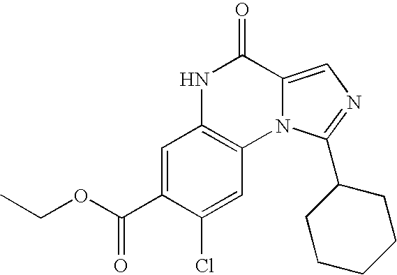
C1=C(C(OCC)=O)C(Cl)=CC2=C1NC(=O)C1=CN=C(C3CCCCC3)N21
